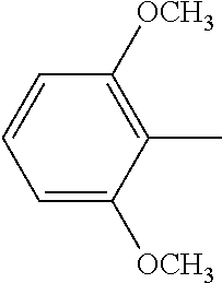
C1=C([OCH3])C(C)=C([OCH3])C=C1
